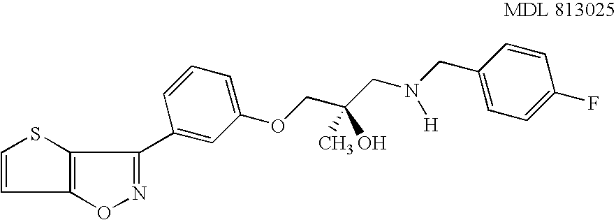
C1=CC2=C(S1)C(C1=CC(OCC(CN(CC3=CC=C(F)C=C3)[H])(C)O)=CC=C1)=NO2
